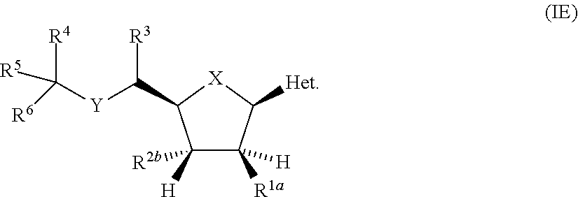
C1([H])([R2b])C([R1a])([H])C([Het])[X]C1C([R3])[Y]C([R4])([R6])[R5]
